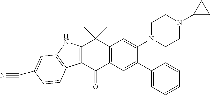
C12=C(C(=O)C3=C(C1(C)C)C=C(N1CCN(C4CC4)CC1)C(C1=CC=CC=C1)=C3)C1=C(N2)C=C(C#N)C=C1
